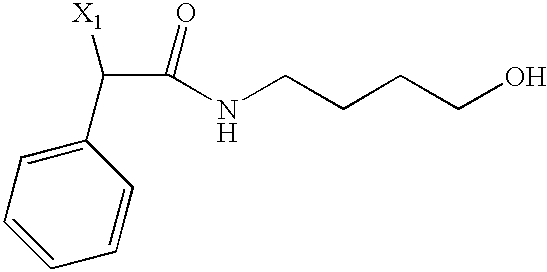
C1=CC=C(C(C(NCCCCO)=O)[X1])C=C1
